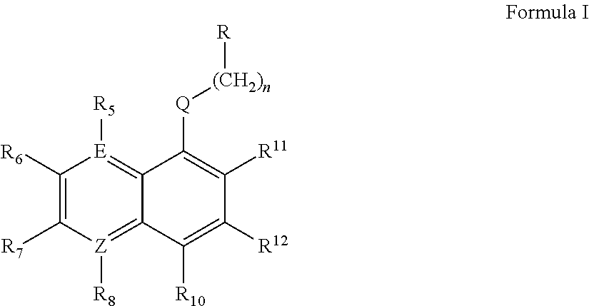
[E]1([R5])=C2C([Q][(CH2)n][R])=C([R11])C([R12])=C([R10])C2=[Z]([R8])C([R7])=C1[R6]
